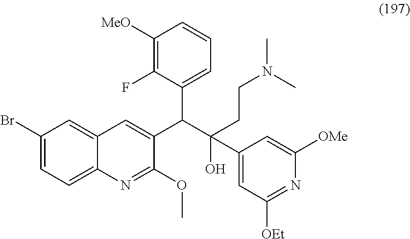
C1(Br)=CC=C2C(=C1)C=C(C(C1=CC=CC([MeO])=C1F)C(O)(CCN(C)C)C1=CC([OEt])=NC([OMe])=C1)C(OC)=N2
